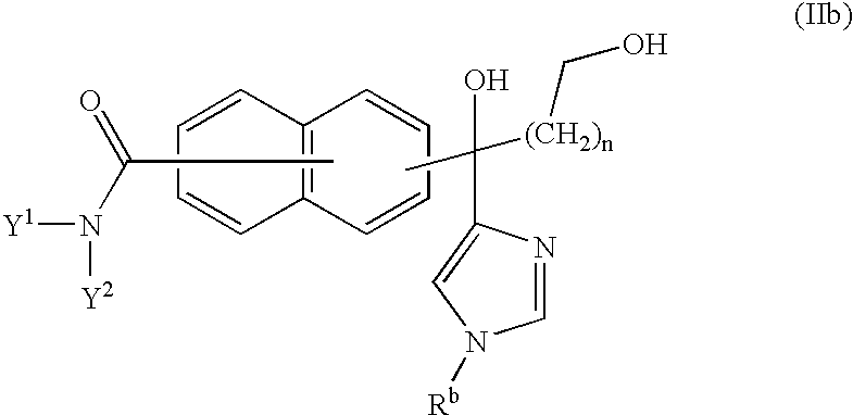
C12=C(C=CC=C1)C=CC=C2.CC(N([Y2])[Y1])=O.CC(O)(C1=CN([Rb])C=N1)[(CH2)n]CO
